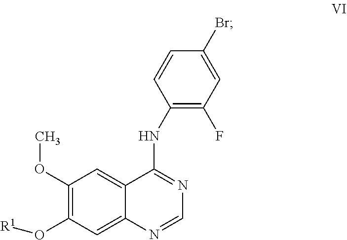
C1(OC)=C(O[R1])C=C2C(=C1)C(NC1=C(F)C=C(Br)C=C1)=NC=N2
